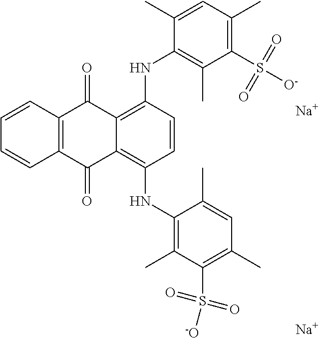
C1=CC2=C(C=C1)C(=O)C1=C(NC3=C(C)C(S(=O)(=O)[-O])=C(C)C=C3C)C=CC(NC3=C(C)C(S([O-])(=O)=O)=C(C)C=C3C)=C1C2=O.[Na].[Na]
